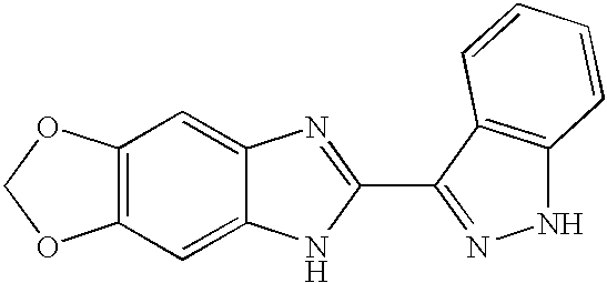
C12=C(C=C3C(=C1)N=C(C1=NNC4=C1C=CC=C4)N3)OCO2
